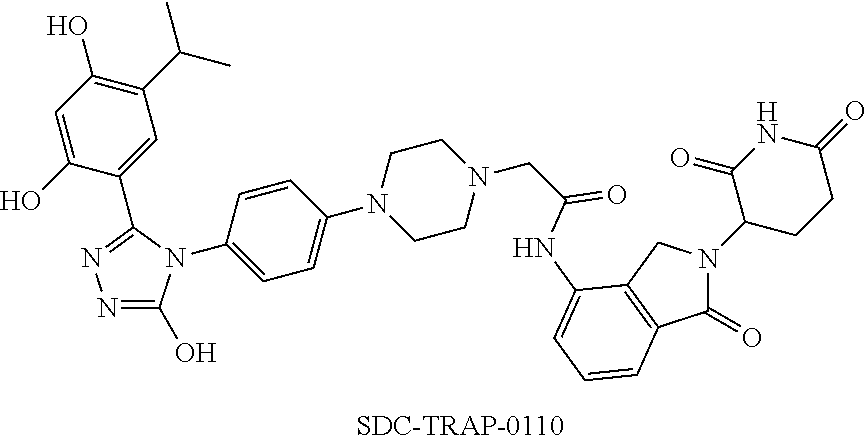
N1=C(O)N(C2=CC=C(N3CCN(CC(=O)NC4=CC=CC5=C4CN(C4CCC(=O)NC4=O)C5=O)CC3)C=C2)C(C2=CC(C(C)C)=C(O)C=C2O)=N1
